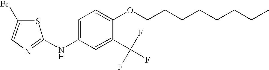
C1=C(Br)SC(NC2=CC=C(OCCCCCCCC)C(C(F)(F)F)=C2)=N1
